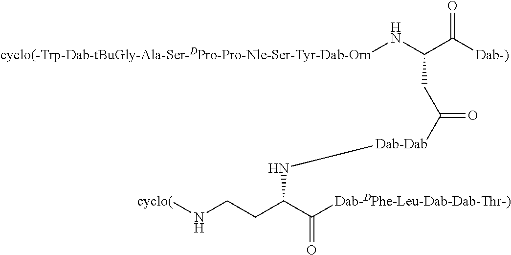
[cyclo(-Trp-Dab-tBuGly-Ala-Ser-DPro-Pro-Nle-Ser-Tyr-Dab-Orn]NC(C([Dab-)])=O)CC([Dab-Dab]NC(CCN[cyclo(])C([Dab-DPhe-Leu-Dab-Dab-Thr-)])=O)=O
